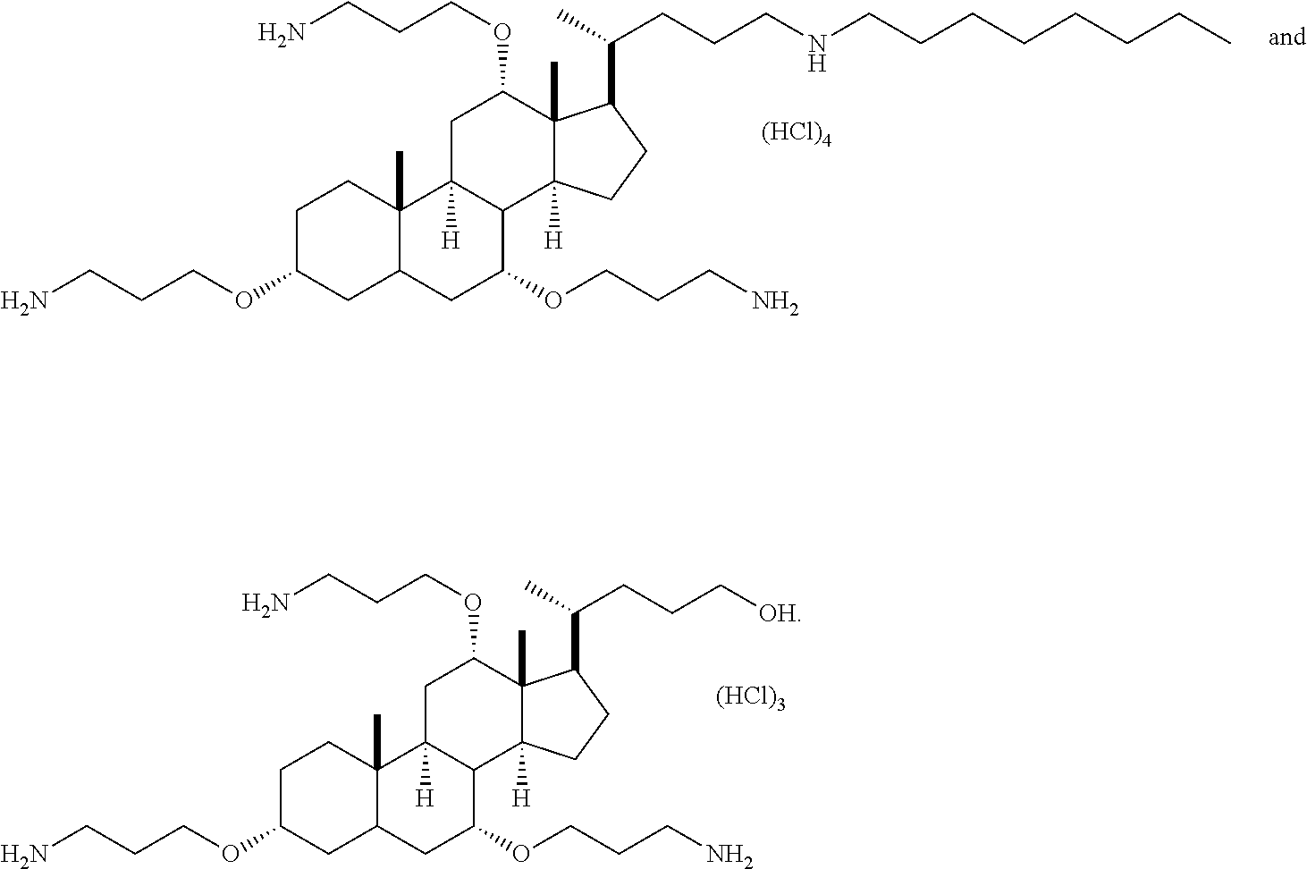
NCCCOC1CC2([H])C(C3([H])C1(C)C(C(C)CCC[OH])CC3)C(OCCCN)CC1C2(C)CCC(OCCCN)C1.[(HCl)3].NCCCOC1CC2([H])C(C3([H])C1(C)C(C(C)CCCNCCCCCCCC)CC3)C(OCCCN)CC1C2(C)CCC(OCCCN)C1.[(HCl)4]
